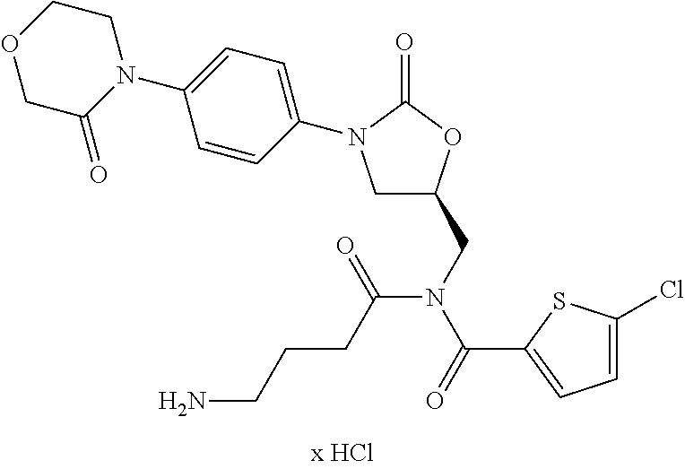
C1C(CN(C(C2=CC=C(Cl)S2)=O)C(CCCN)=O)OC(=O)N1C1=CC=C(N2CCOCC2=O)C=C1
